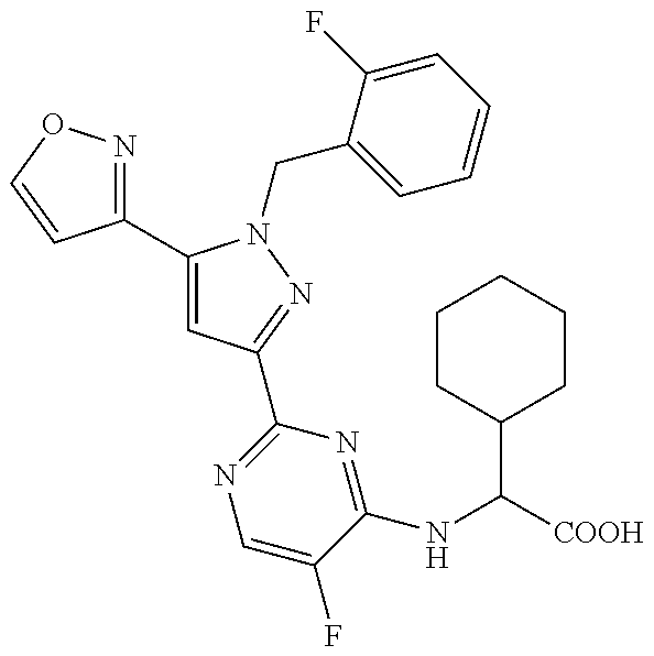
C1(C2=CC(C3=NC=C(F)C(NC([COOH])C4CCCCC4)=N3)=NN2CC2=CC=CC=C2F)=NOC=C1
